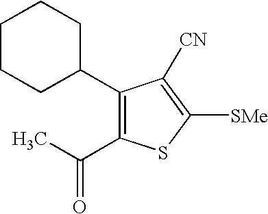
C1(C2=C(C(=O)C)SC([SMe])=C2[CN])CCCCC1
